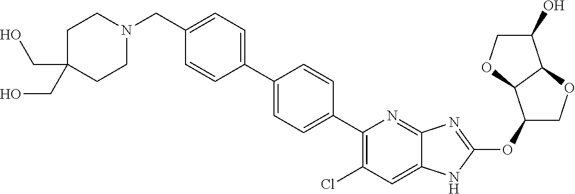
C(C1=CC=C(C2=CC=C(C3=C(Cl)C=C4C(=N3)N=C(OC3COC5C3OCC5O)N4)C=C2)C=C1)N1CCC(CO)(CO)CC1
